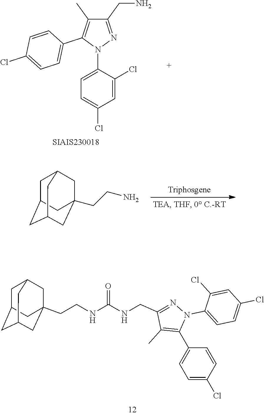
C1(C)=C(C2=CC=C(Cl)C=C2)N(C2=CC=C(Cl)C=C2Cl)N=C1CN.C1C2CC3CC(CCNC(NCC4=NN(C5=CC=C(Cl)C=C5Cl)C(C5=CC=C(Cl)C=C5)=C4C)=O)(CC1C3)C2.C1C2CC3CC(CCN)(CC1C3)C2
